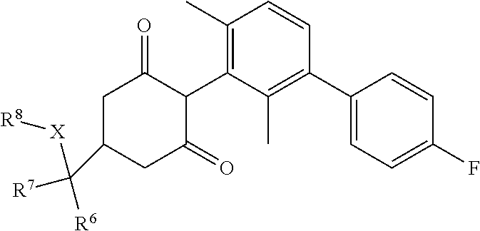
C1(C2=C(C)C(C3C(=O)CC(C([R6])([R7])[X][R8])CC3=O)=C(C)C=C2)=CC=C(F)C=C1
